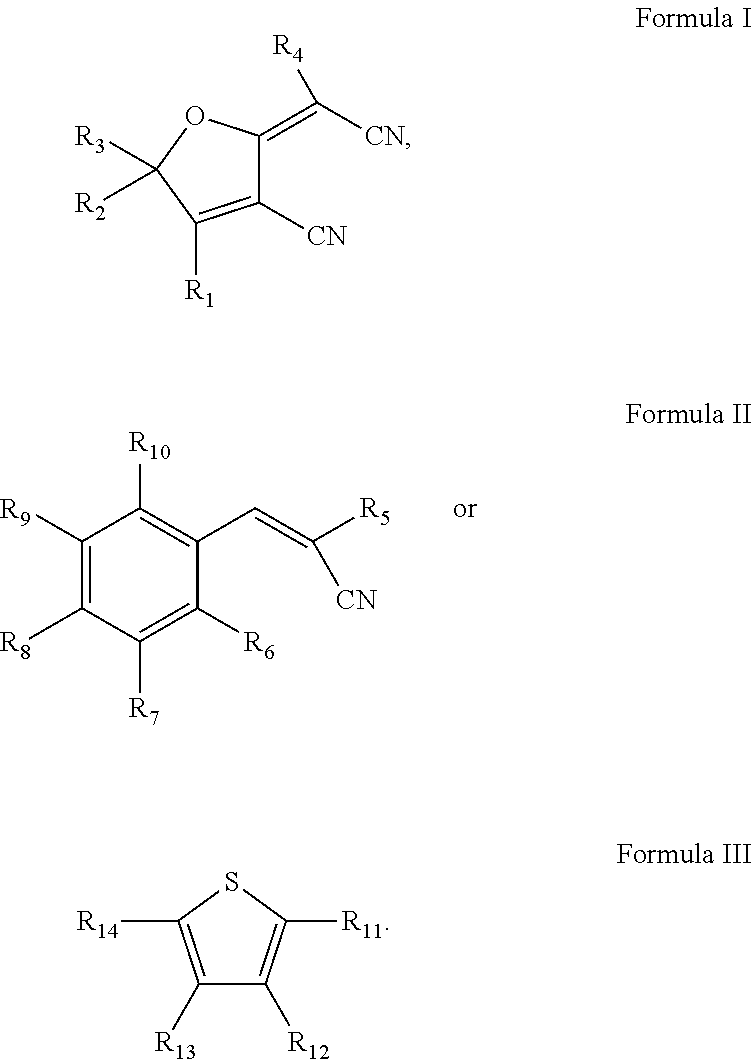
C1([R9])=C([R8])C([R7])=C([R6])C(C=C([R5])[CN])=C1[R10].C1([CN])=C([R1])C([R3])([R2])OC1=C([CN])[R4].C1([R13])=C([R14])SC([R11])=C1[R12]
